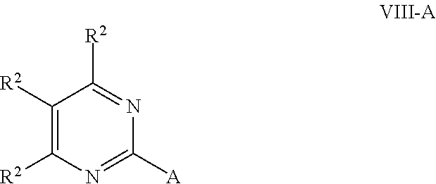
C1([R2])=C([R2])N=C([A])N=C1[R2]
